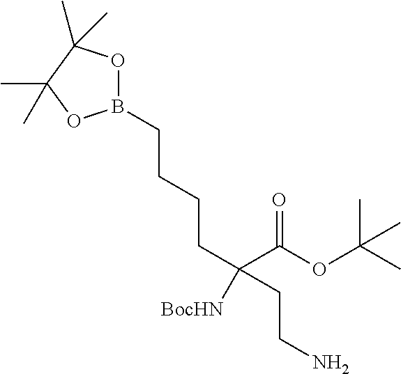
B1(CCCCC(C(OC(C)(C)C)=O)(CCN)[BocHN])OC(C)(C)C(C)(C)O1
